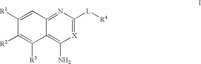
C12=C(N)[X]=C([L][R4])N=C1C=C([R1])C([R2])=C2[R3]
